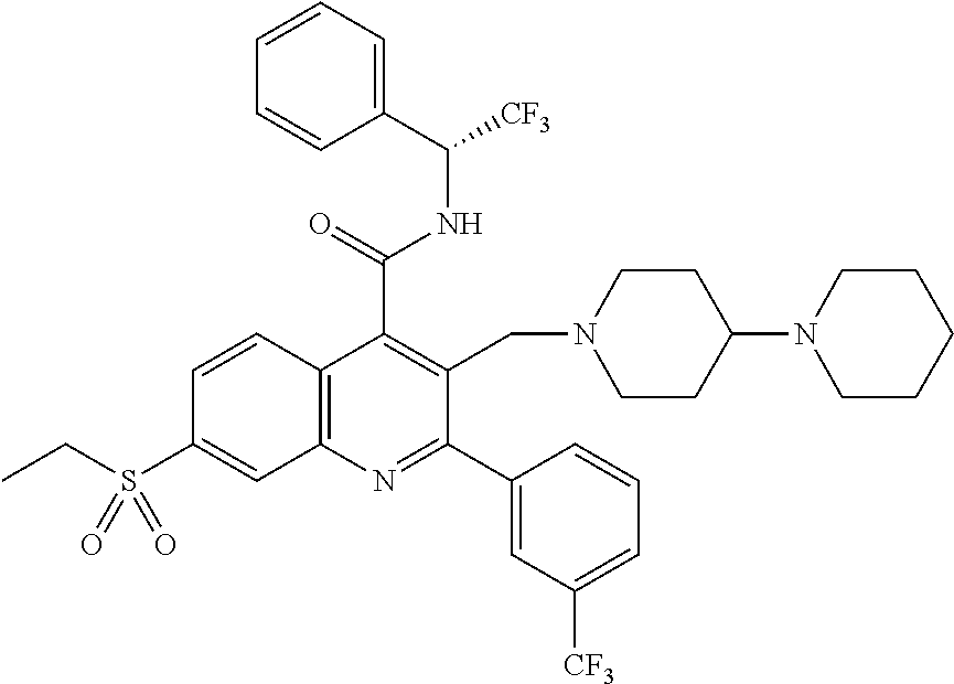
C1(C(=O)NC(C2=CC=CC=C2)[CF3])=C(CN2CCC(N3CCCCC3)CC2)C(C2=CC([CF3])=CC=C2)=NC2=C1C=CC(S(CC)(=O)=O)=C2
